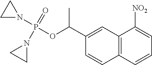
C12=C(C=CC=C1[NO2])C=CC(C(OP(=O)(N1CC1)N1CC1)C)=C2
